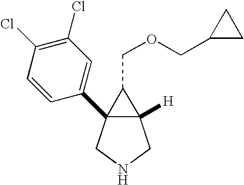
C12([H])C(C3=CC(Cl)=C(Cl)C=C3)(CNC1)C2COCC1CC1
